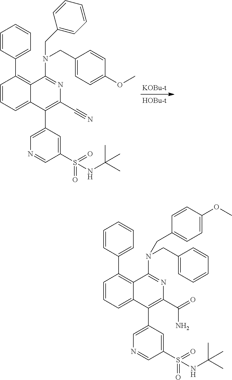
C1=CC=C2C(=C1C1=CC=CC=C1)C(N(CC1=CC=CC=C1)CC1=CC=C(OC)C=C1)=NC(C(=O)N)=C2C1=CN=CC(S(=O)(=O)NC(C)(C)C)=C1.C1=CC=C2C(=C1C1=CC=CC=C1)C(N(CC1=CC=C(OC)C=C1)CC1=CC=CC=C1)=NC(C#N)=C2C1=CN=CC(S(=O)(=O)NC(C)(C)C)=C1
